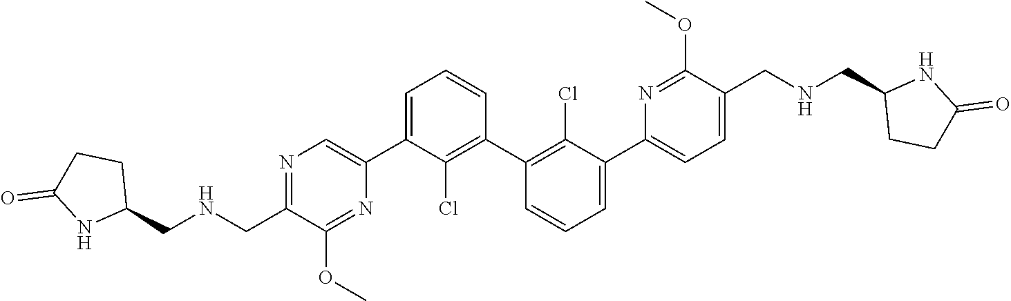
N1=C(CNCC2CCC(=O)N2)C(OC)=NC(C2=CC=CC(C3=C(Cl)C(C4=CC=C(CNCC5CCC(=O)N5)C(OC)=N4)=CC=C3)=C2Cl)=C1
